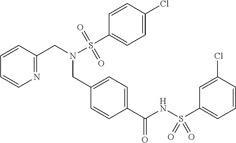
N1=C(CN(S(C2=CC=C(Cl)C=C2)(=O)=O)CC2=CC=C(C(NS(C3=CC=CC(Cl)=C3)(=O)=O)=O)C=C2)C=CC=C1
